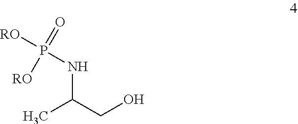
CC(CO)NP([RO])(=O)[RO]
